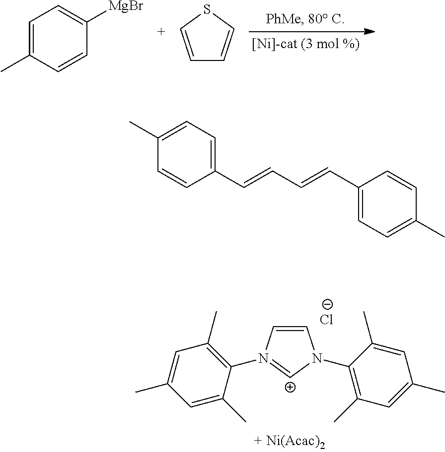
C1=C(C)C=CC([MgBr])=C1.C1=CSC=C1.C1=CN(C2=C(C)C=C(C)C=C2C)=[C+]N1C1=C(C)C=C(C)C=C1C.[Cl-].C1(C=CC=CC2=CC=C(C)C=C2)=CC=C(C)C=C1
